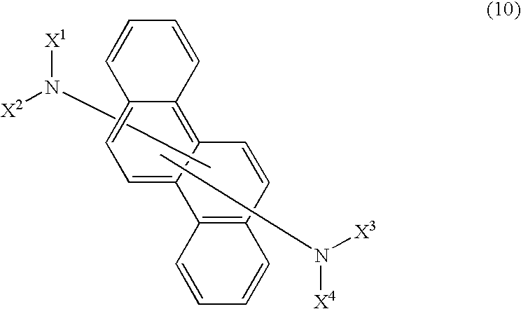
C1=CC2=C3C(=CC=C2C=C1)C1=C(C=C3)C=CC=C1.[X1]N([X2])C.CN([X4])[X3]
